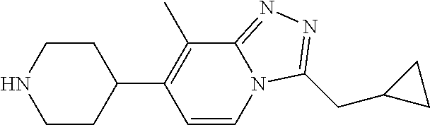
N1CCC(C2=C(C)C3=NN=C(CC4CC4)N3C=C2)CC1
